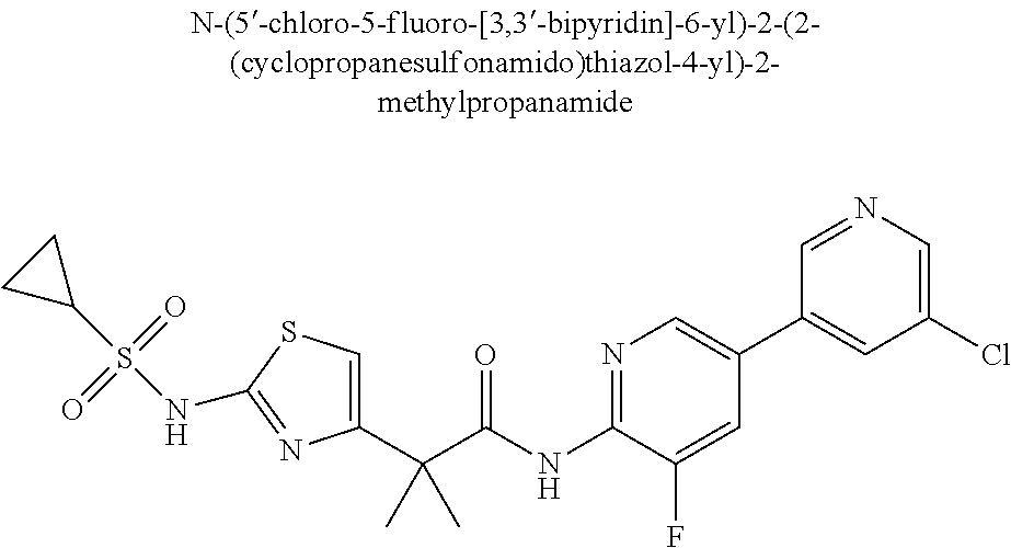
C1(C(C(NC2=NC=C(C3=CC(Cl)=CN=C3)C=C2F)=O)(C)C)=CSC(NS(C2CC2)(=O)=O)=N1
